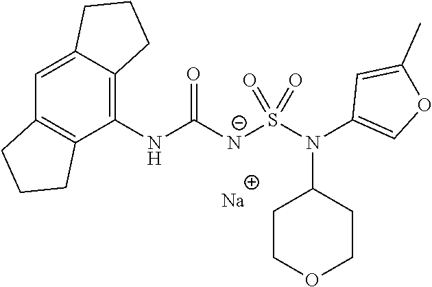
[Na].C1(NC([N-]S(N(C2=COC(C)=C2)C2CCOCC2)(=O)=O)=O)=C2C(=CC3=C1CCC3)CCC2
